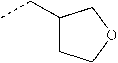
C1(CC)CCOC1
